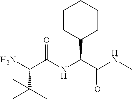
C1CC(C(C(NC)=O)NC(C(N)C(C)(C)C)=O)CCC1
